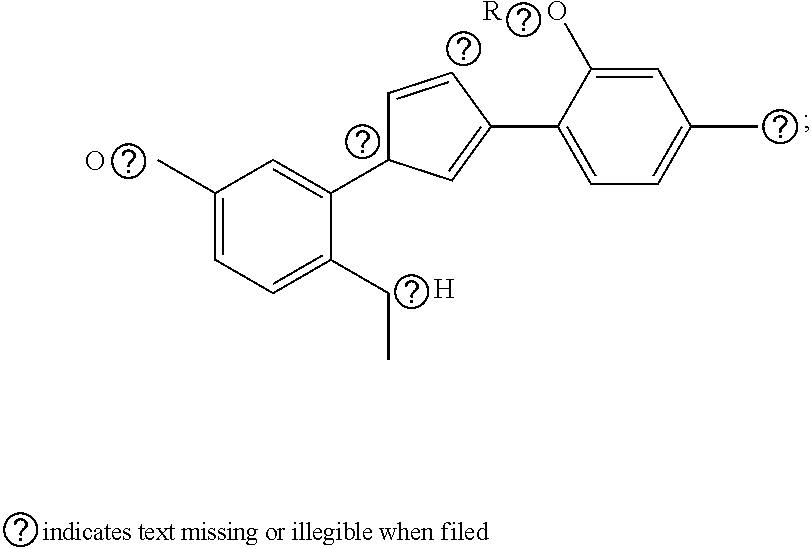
C1(C)=CC=C(CC)C(C2C=CC(C3=CC=C(C)C=C3[R      O])=C2)=C1.O.[H]
